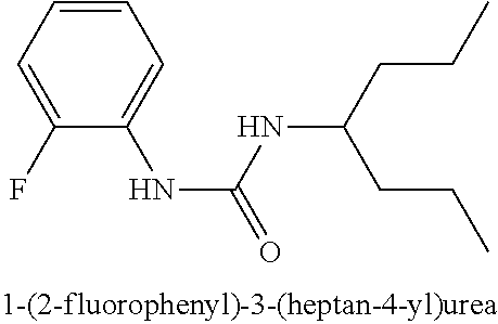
C1=CC=C(F)C(NC(=O)NC(CCC)CCC)=C1
